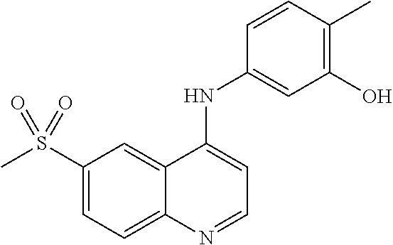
S(C1=CC=C2C(=C1)C(NC1=CC(O)=C(C)C=C1)=CC=N2)(C)(=O)=O
